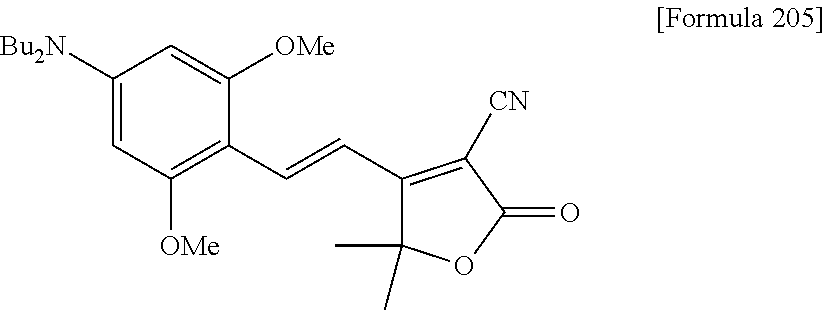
C1([Bu2N])=CC([OMe])=C(C=CC2=C([CN])C(=O)OC2(C)C)C([OMe])=C1
